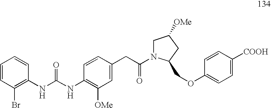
C1=CC(Br)=C(NC(NC2=C([OMe])C=C(CC(=O)N3CC([OMe])CC3COC3=CC=C([COOH])C=C3)C=C2)=O)C=C1
